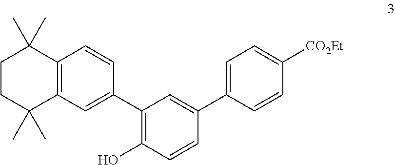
C1(C2=CC3=C(C=C2)C(C)(C)CCC3(C)C)=C(O)C=CC(C2=CC=C([CO2Et])C=C2)=C1
